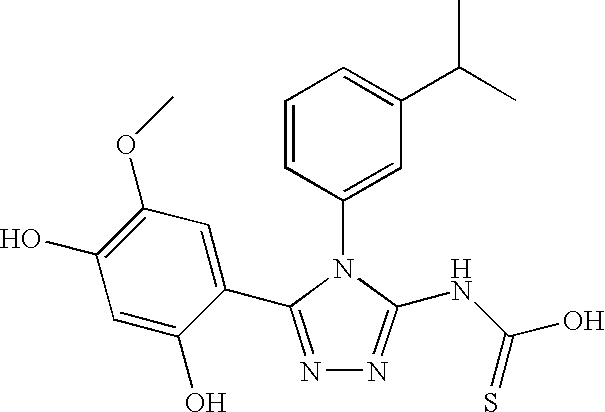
C1=CC(N2C(NC(O)=S)=NN=C2C2=CC(OC)=C(O)C=C2O)=CC(C(C)C)=C1
